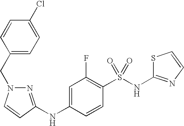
N(C1=CC(F)=C(S(NC2=NC=CS2)(=O)=O)C=C1)C1=NN(CC2=CC=C(Cl)C=C2)C=C1
